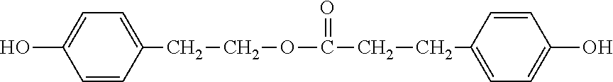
C1=CC(CCOC(CCC2=CC=C(O)C=C2)=O)=CC=C1O
